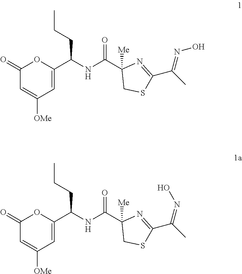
C1(=O)C=C([OMe])C=C(C(NC(C2([Me])CSC(C(C)=NO)=N2)=O)CCC)O1.C1(=O)C=C([OMe])C=C(C(NC(C2([Me])CSC(C(C)=NO)=N2)=O)CCC)O1
